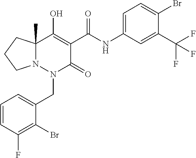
C1=CC(F)=C(Br)C(CN2C(=O)C(C(=O)NC3=CC=C(Br)C(C(F)(F)F)=C3)=C(O)C3(C)N2CCC3)=C1
